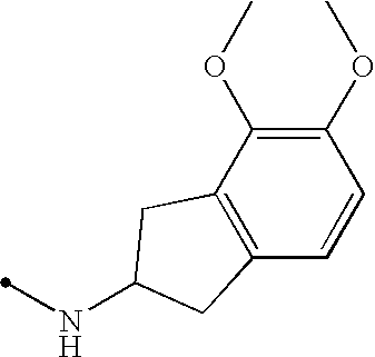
C12=C(C=CC(OC)=C1OC)CC(NC)C2
